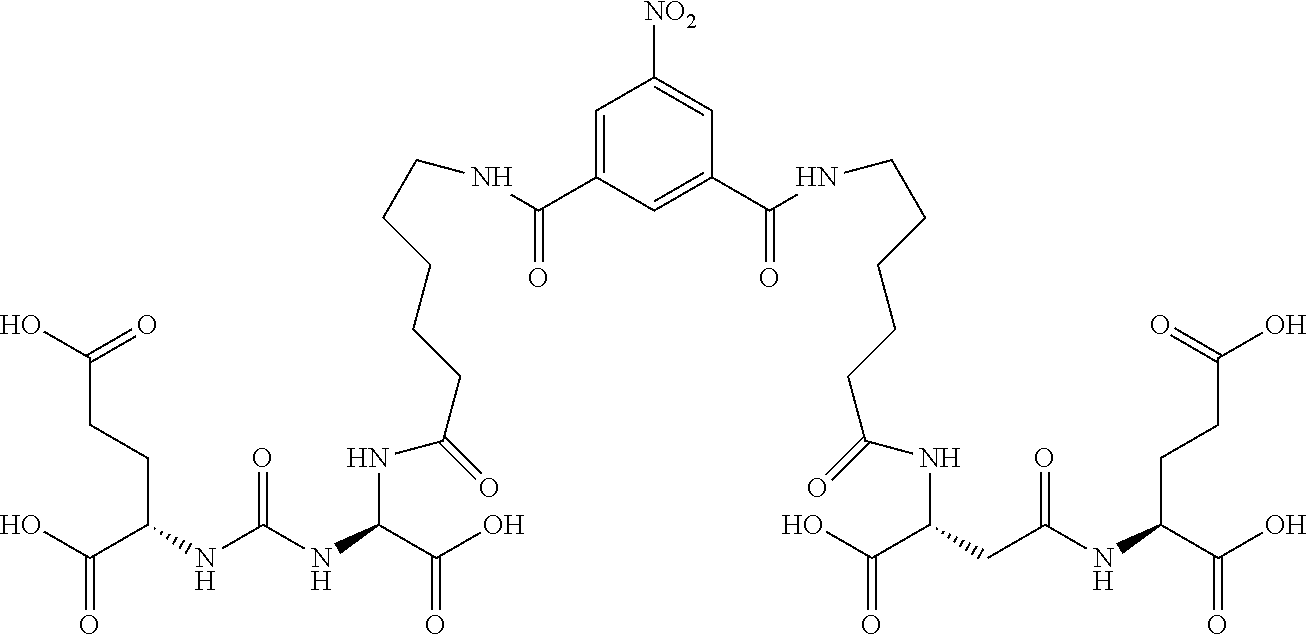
OC(C(NC(NC(C(O)=O)NC(CCCCCNC(C1=CC([NO2])=CC(C(NCCCCCC(NC(CC(NC(C(O)=O)CCC(=O)O)=O)C(O)=O)=O)=O)=C1)=O)=O)=O)CCC(=O)O)=O
